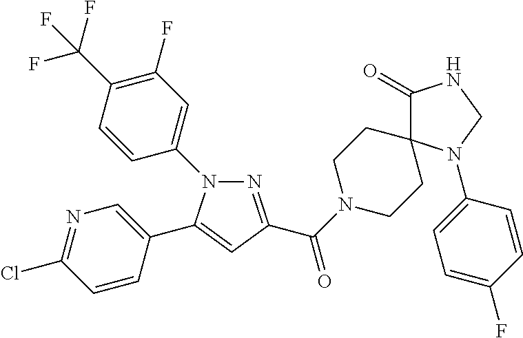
N1(C2=CC(F)=C(C(F)(F)F)C=C2)N=C(C(N2CCC3(CC2)C(=O)NCN3C2=CC=C(F)C=C2)=O)C=C1C1=CN=C(Cl)C=C1
